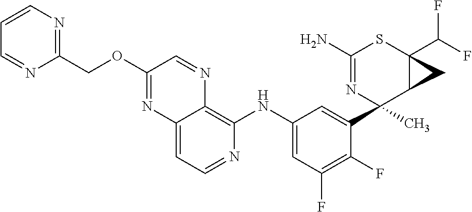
C12=CC=NC(NC3=CC(F)=C(F)C(C4(C)N=C(N)SC5(C(F)F)C4C5)=C3)=C1N=CC(OCC1=NC=CC=N1)=N2
